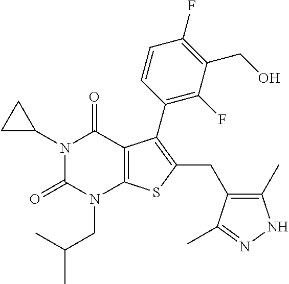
C1C(N2C(=O)N(CC(C)C)C3=C(C2=O)C(C2=C(F)C(CO)=C(F)C=C2)=C(CC2=C(C)NN=C2C)S3)C1
